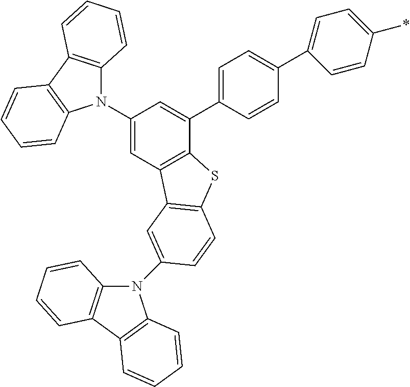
N1(C2=CC3=C(C(C4=CC=C(C5=CC=C(*)C=C5)C=C4)=C2)SC2=C3C=C(N3C4=C(C5=C3C=CC=C5)C=CC=C4)C=C2)C2=C(C3=C1C=CC=C3)C=CC=C2
